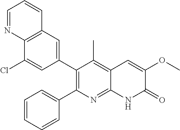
C12=C(C=C(C3=C(C4=CC=CC=C4)N=C4C(=C3C)C=C(OC)C(=O)N4)C=C1Cl)C=CC=N2
